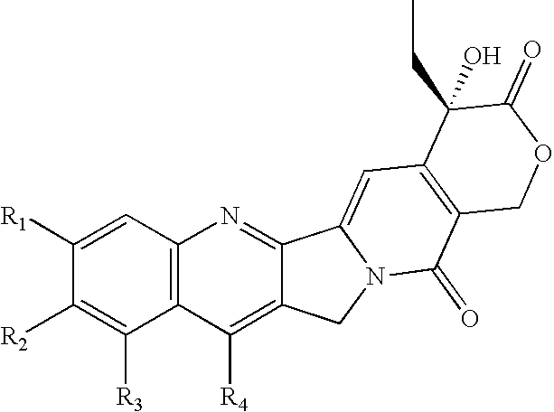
C12=C(C=C([R1])C([R2])=C1[R3])N=C1C(=C2[R4])CN2C1=CC1=C(C2=O)COC(=O)C1(CC)O
